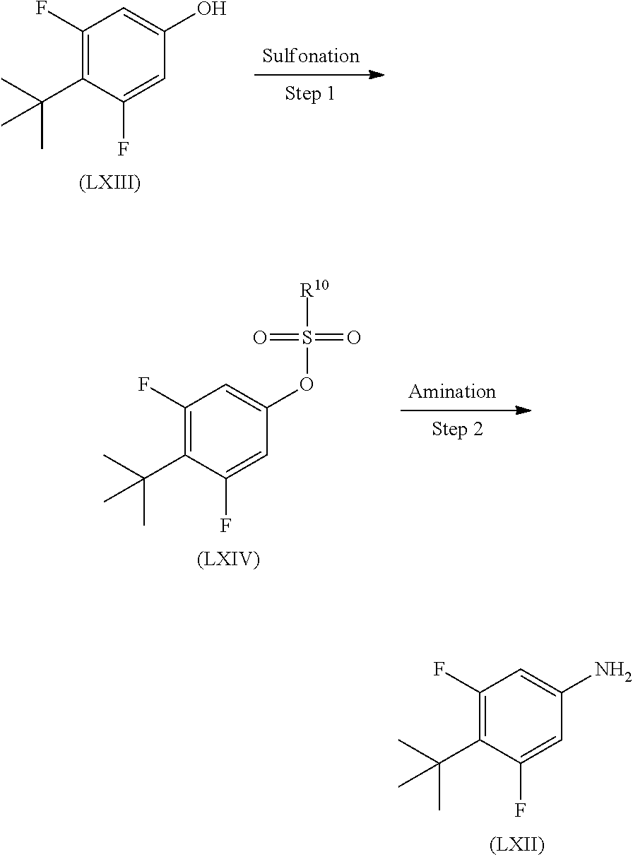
C1(F)=C(C(C)(C)C)C(F)=CC(O)=C1.C1(F)=C(C(C)(C)C)C(F)=CC(OS([R10])(=O)=O)=C1.C1(F)=C(C(C)(C)C)C(F)=CC(N)=C1
